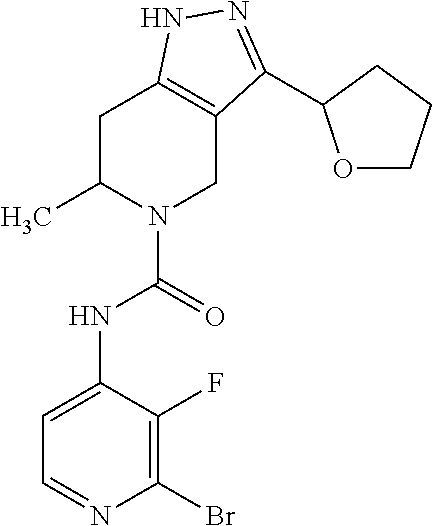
C1C(C)N(C(NC2=CC=NC(Br)=C2F)=O)CC2=C1NN=C2C1OCCC1
